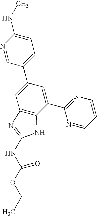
N1=CC(C2=CC3=C(C(C4=NC=CC=N4)=C2)NC(NC(OCC)=O)=N3)=CC=C1NC
